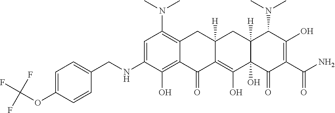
C1=C(NCC2=CC=C(OC(F)(F)F)C=C2)C(O)=C2C(=C1N(C)C)CC1([H])C(=C(O)C3(O)C([H])(C1)C(N(C)C)C(O)=C(C(N)=O)C3=O)C2=O
